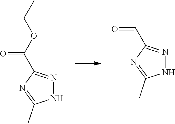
N1N=C(C(OCC)=O)N=C1C.N1N=C(C=O)N=C1C
